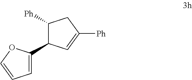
C1=C(C2C([Ph])CC([Ph])=C2)OC=C1
